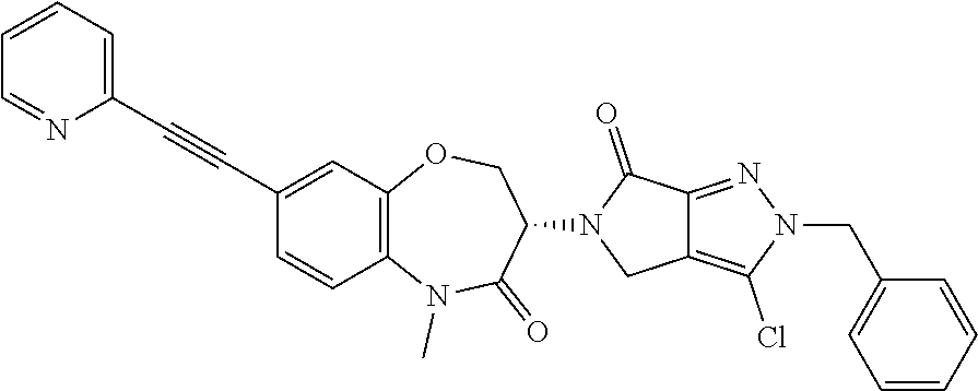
CN1C2=C(C=C(C#CC3=CC=CC=N3)C=C2)OCC(N2C(=O)C3=NN(CC4=CC=CC=C4)C(Cl)=C3C2)C1=O
